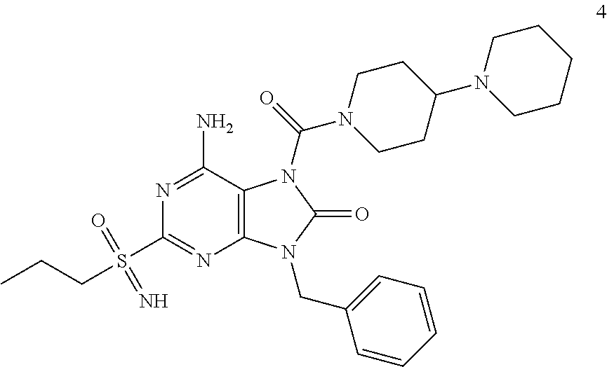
N1=C(N)C2=C(N=C1S(=O)(=N)CCC)N(CC1=CC=CC=C1)C(=O)N2C(N1CCC(N2CCCCC2)CC1)=O
